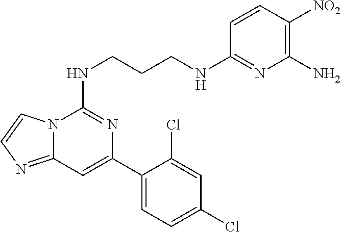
N12C(=NC=C1)C=C(C1=CC=C(Cl)C=C1Cl)N=C2NCCCNC1=NC(N)=C([NO2])C=C1
